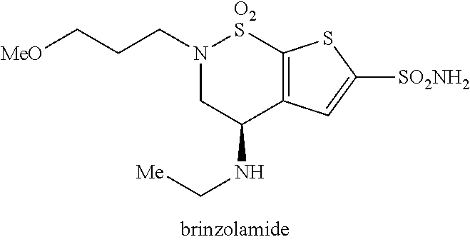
N1(CCC[MeO])CC(NC[Me])C2=C([O2S]1)SC([SO2NH2])=C2
